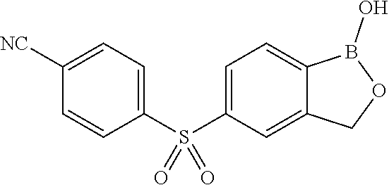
C1=CC(S(C2=CC=C3C(=C2)COB3O)(=O)=O)=CC=C1[NC]
